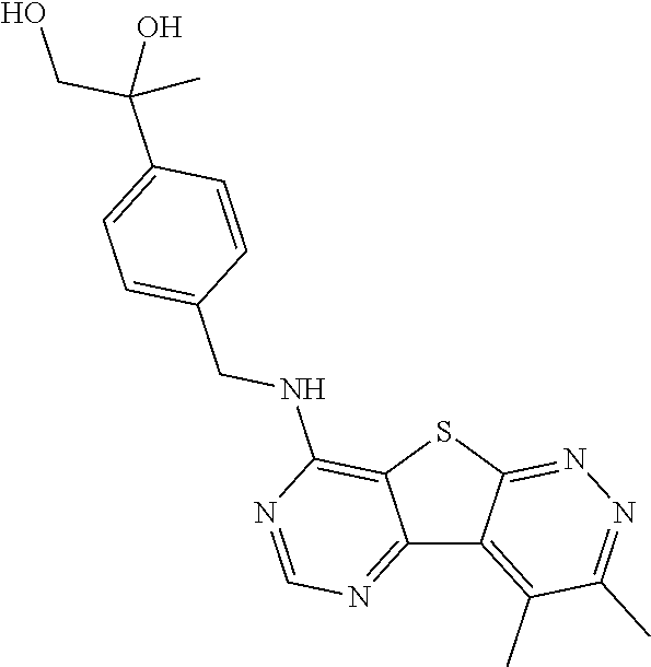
C12=NC=NC(NCC3=CC=C(C(CO)(O)C)C=C3)=C1SC1=NN=C(C)C(C)=C21
